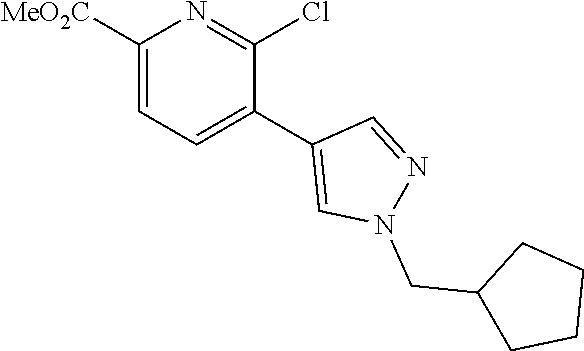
C1([MeO2C])=CC=C(C2=CN(CC3CCCC3)N=C2)C(Cl)=N1
